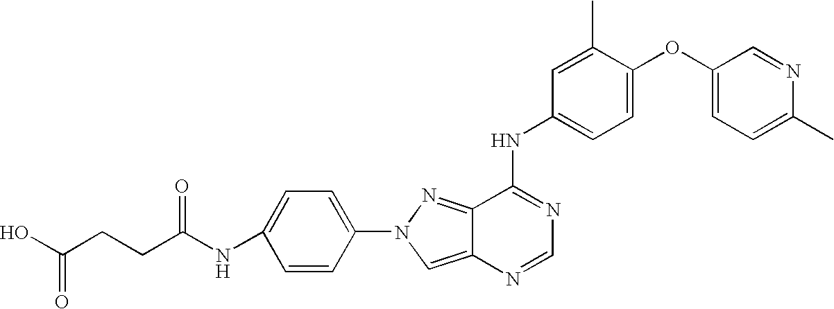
OC(CCC(NC1=CC=C(N2N=C3C(=C2)N=CN=C3NC2=CC=C(OC3=CC=C(C)N=C3)C(C)=C2)C=C1)=O)=O
